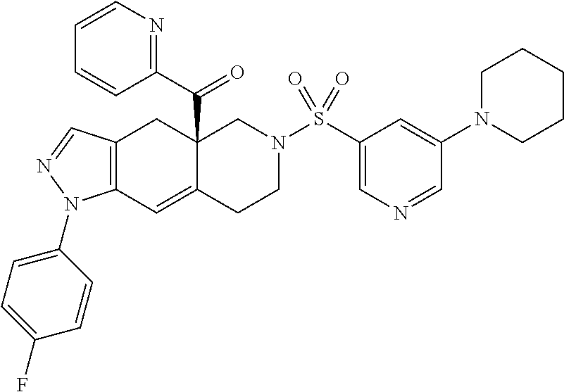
C12(C(C3=NC=CC=C3)=O)C(=CC3=C(C1)C=NN3C1=CC=C(F)C=C1)CCN(S(C1=CN=CC(N3CCCCC3)=C1)(=O)=O)C2
